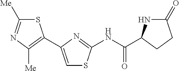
S1C([Me])=NC([Me])=C1C1=CSC(NC(C2NC(=O)CC2)=O)=N1
